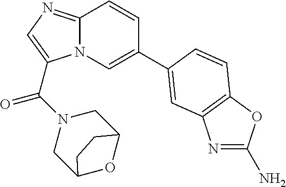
N12C(=NC=C1C(N1CC3OC(C1)CC3)=O)C=CC(C1=CC3=C(OC(N)=N3)C=C1)=C2
